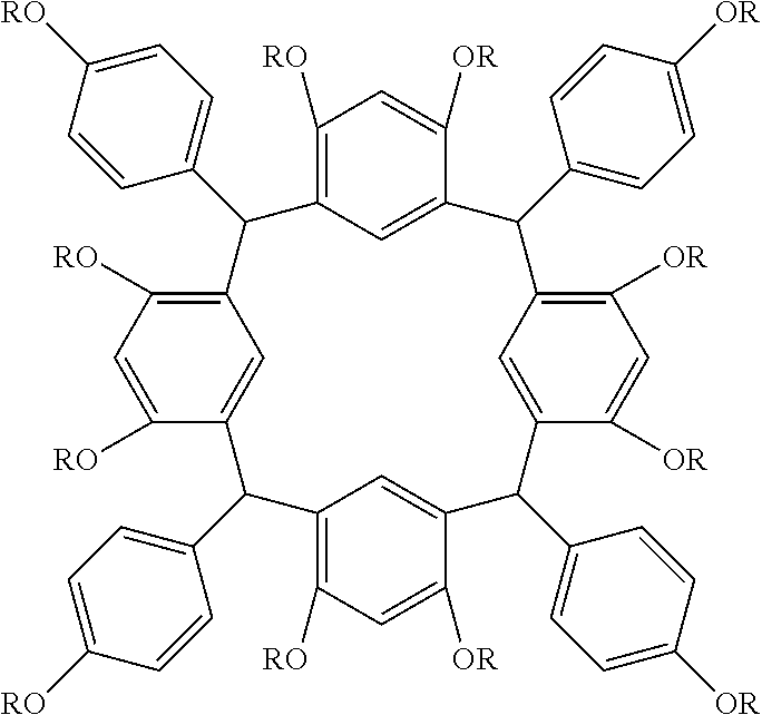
C1([RO])=C2C=C(C([OR])=C1)C(C1=CC=C([OR])C=C1)C1=C([OR])C=C([OR])C(=C1)C(C1=CC=C([OR])C=C1)C1=CC(=C([RO])C=C1[OR])C(C1=CC=C([RO])C=C1)C1=CC(=C([RO])C=C1[RO])C2C1=CC=C([RO])C=C1
